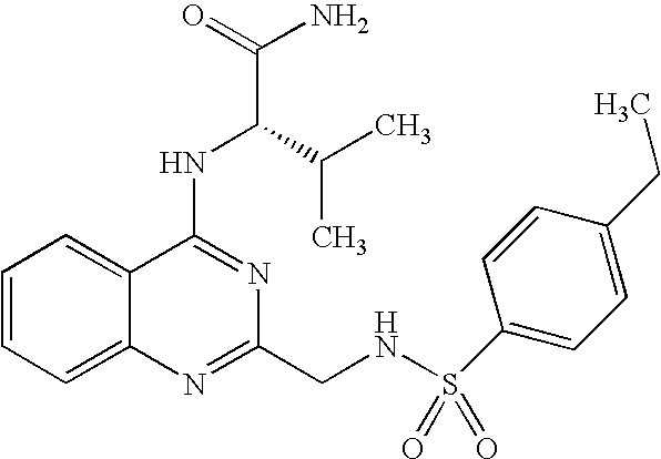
C1=CC=C2C(=C1)C(NC(C(C)C)C(N)=O)=NC(CNS(=O)(=O)C1=CC=C(CC)C=C1)=N2
